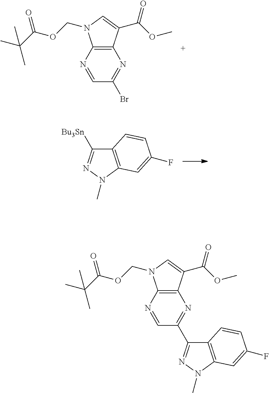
C12=C(N(C)N=C1[Bu3Sn])C=C(F)C=C2.C12=C(N=CC(Br)=N1)N(COC(C(C)(C)C)=O)C=C2C(OC)=O.C12=C(N=CC(C3=NN(C)C4=C3C=CC(F)=C4)=N1)N(COC(C(C)(C)C)=O)C=C2C(OC)=O
